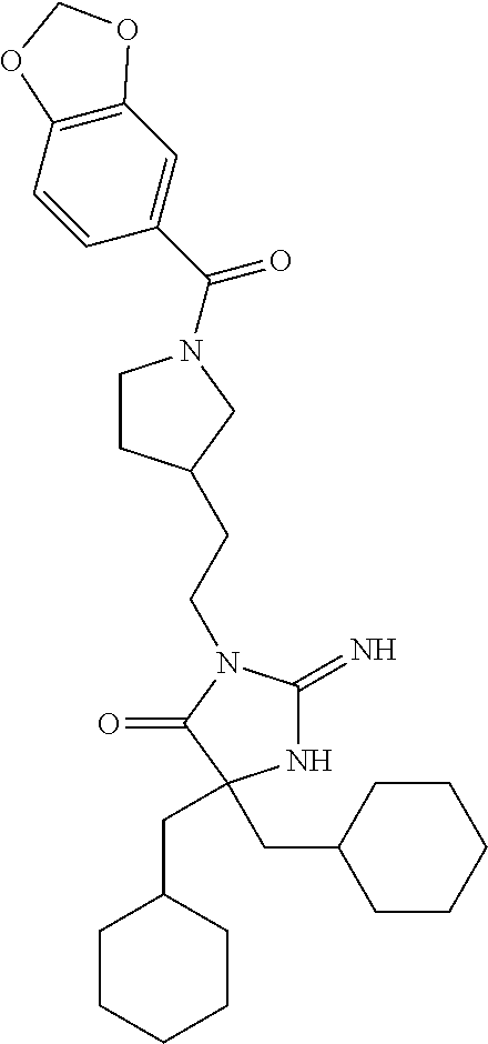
N1C(=N)N(CCC2CCN(C(C3=CC4=C(C=C3)OCO4)=O)C2)C(=O)C1(CC1CCCCC1)CC1CCCCC1
